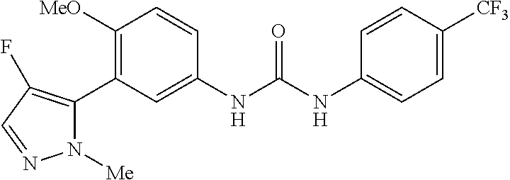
C1([MeO])=C(C2=C(F)C=NN2[Me])C=C(NC(NC2=CC=C([CF3])C=C2)=O)C=C1
